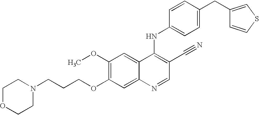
C1OCCN(CCCOC2=C(OC)C=C3C(=C2)N=CC(C#N)=C3NC2=CC=C(CC3=CSC=C3)C=C2)C1
